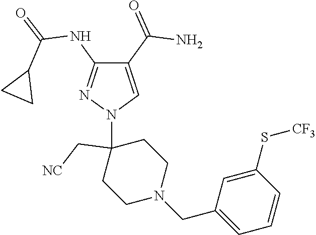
C1(C(=O)N)=CN(C2(C[NC])CCN(CC3=CC=CC(S[CF3])=C3)CC2)N=C1NC(=O)C1CC1
